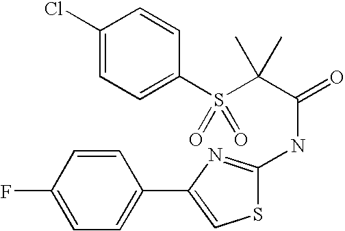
C1(Cl)=CC=C(S(C(C(=O)NC2=NC(C3=CC=C(F)C=C3)=CS2)(C)C)(=O)=O)C=C1
